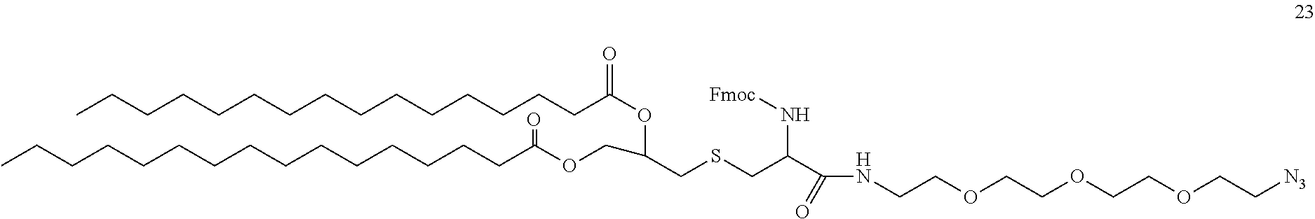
CCCCCCCCCCCCCCCC(OC(COC(CCCCCCCCCCCCCCC)=O)CSCC(C(=O)NCCOCCOCCOCC[N3])N[Fmoc])=O
